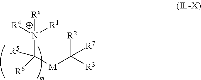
[R3]C([M]C([R6])([R5])[N+]([R4])([R1])[Rx])([R2])[R7]
